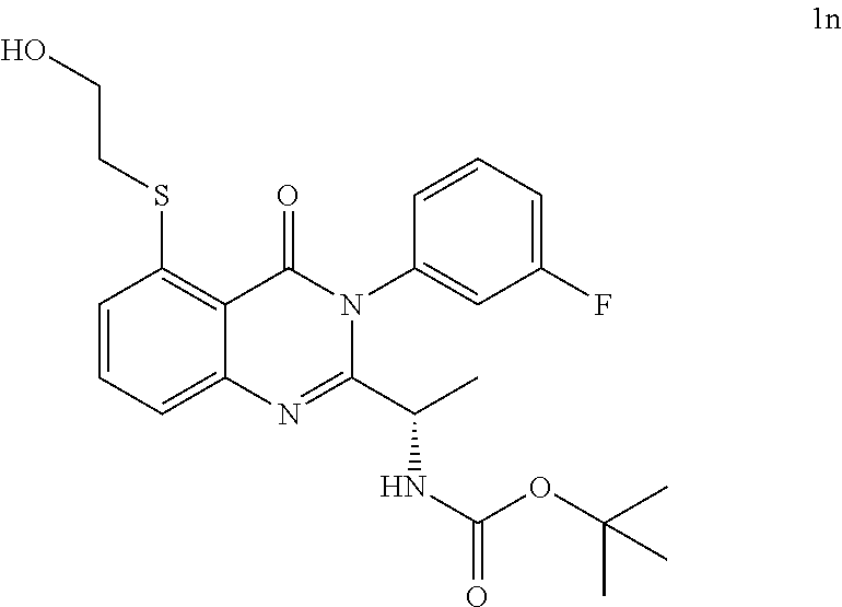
C1=CC=C2C(=C1SCCO)C(=O)N(C1=CC(F)=CC=C1)C(C(C)NC(OC(C)(C)C)=O)=N2
